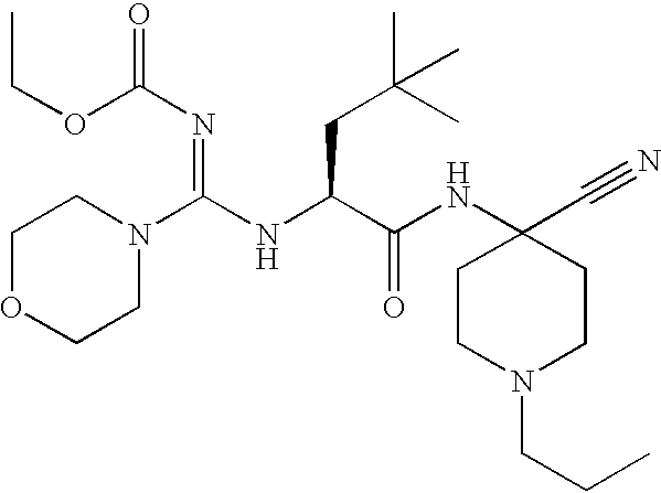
C1OCCN(C(NC(C(NC2(C#N)CCN(CCC)CC2)=O)CC(C)(C)C)=NC(OCC)=O)C1
